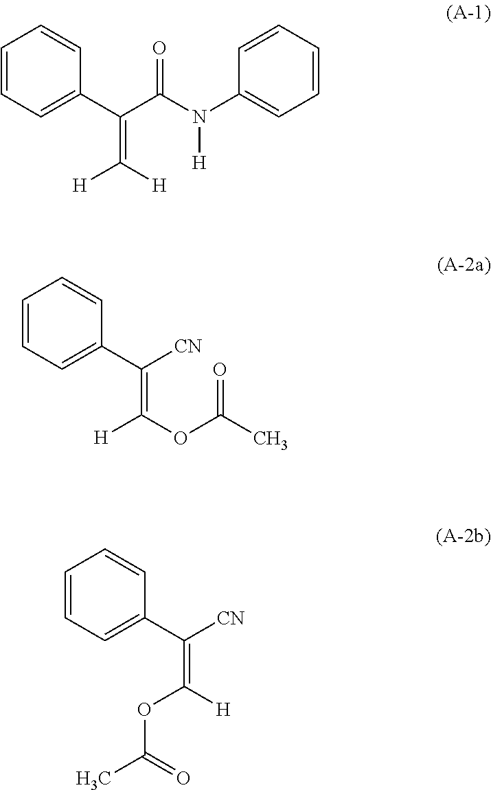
C1=CC=C(C(C(N(C2=CC=CC=C2)[H])=O)=C([H])[H])C=C1.C1=CC=C(C([CN])=C(OC(C)=O)[H])C=C1.C1=CC=C(C([CN])=C([H])OC(C)=O)C=C1
